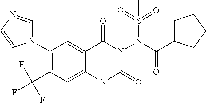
C1(N2C=NC=C2)=C(C(F)(F)F)C=C2C(=C1)C(=O)N(N(C(=O)C1CCCC1)S(=O)(=O)C)C(=O)N2
